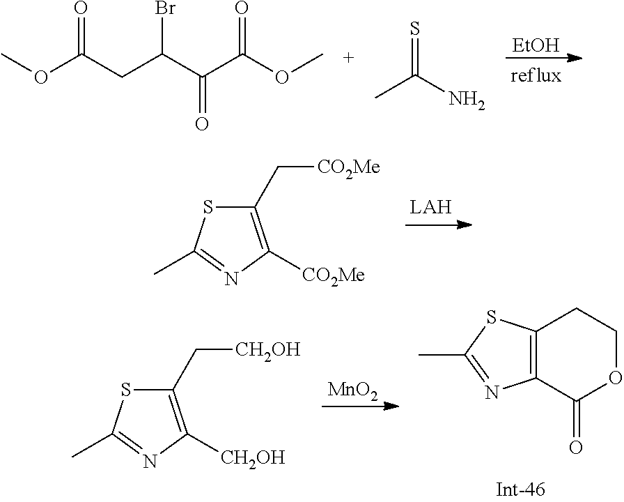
COC(CC(C(C(OC)=O)=O)Br)=O.CC(N)=S.[EtOH].C1(C[CO2Me])=C([CO2Me])N=C(C)S1.C12=C(C(=O)OCC1)N=C(C)S2.C1(C[CH2OH])=C([CH2OH])N=C(C)S1.[MnO2]
